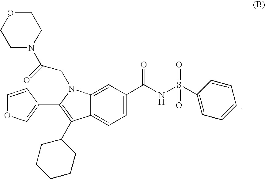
C1=CC(C2=C(C3CCCCC3)C3=CC=C(C(NS(C4=CC=CC=C4)(=O)=O)=O)C=C3N2CC(N2CCOCC2)=O)=CO1
